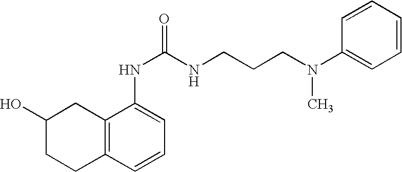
C1(O)CCC2=C(C1)C(NC(NCCCN(C1=CC=CC=C1)C)=O)=CC=C2
